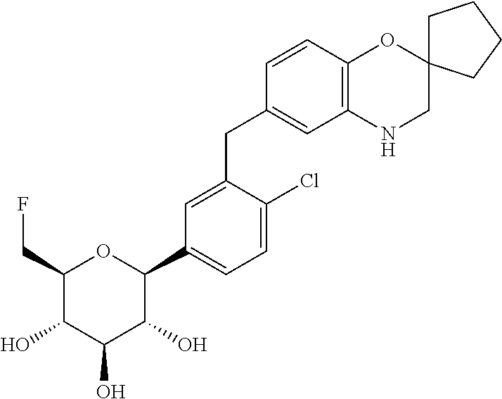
C1(CF)C(O)C(O)C(O)C(C2=CC=C(Cl)C(CC3=CC4=C(C=C3)OC3(CN4)CCCC3)=C2)O1
